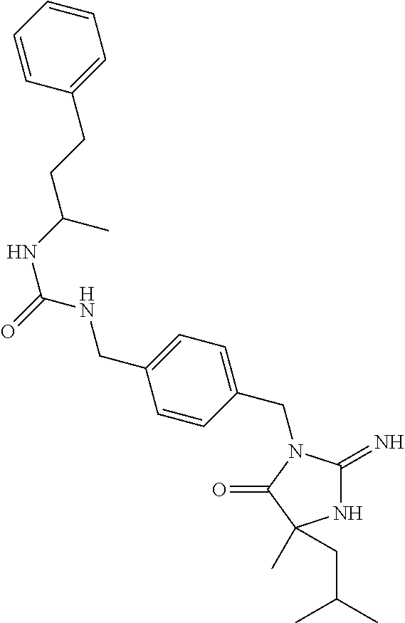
N1C(=N)N(CC2=CC=C(CNC(NC(CCC3=CC=CC=C3)C)=O)C=C2)C(=O)C1(C)CC(C)C
